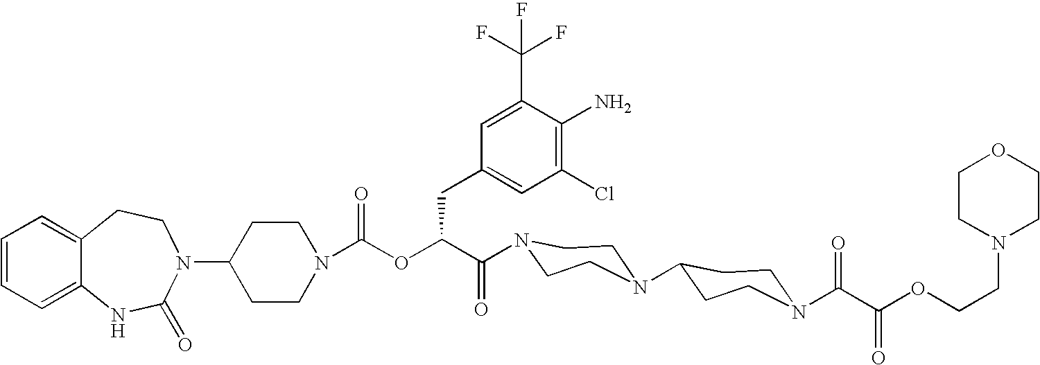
C12=CC=CC=C1NC(=O)N(C1CCN(C(OC(C(=O)N3CCN(C4CCN(C(C(OCCN5CCOCC5)=O)=O)CC4)CC3)CC3=CC(Cl)=C(N)C(C(F)(F)F)=C3)=O)CC1)CC2
